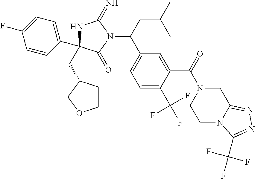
N1C(CC2CCOC2)(C2=CC=C(F)C=C2)C(=O)N(C(CC(C)C)C2=CC=C(C(F)(F)F)C(C(N3CCN4C(=NN=C4C(F)(F)F)C3)=O)=C2)C1=N
